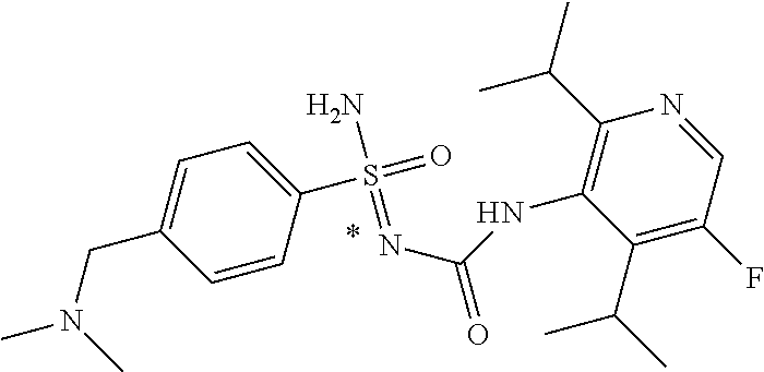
C1=C(CN(C)C)C=CC(S(=O)(N)=NC(=O)NC2=C(C(C)C)N=CC(F)=C2C(C)C)=C1
